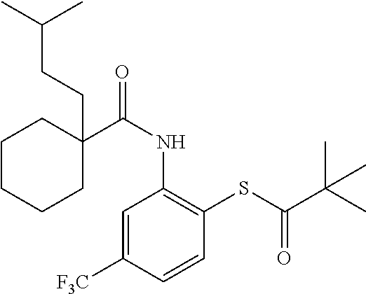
C1C(CCC(C)C)(C(NC2=C(SC(C(C)(C)C)=O)C=CC([F3C])=C2)=O)CCCC1
